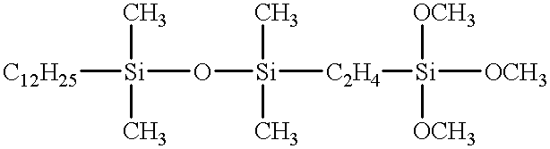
[C12H25][Si](O[Si]([C2H4][Si]([OCH3])([OCH3])[OCH3])(C)C)(C)C
